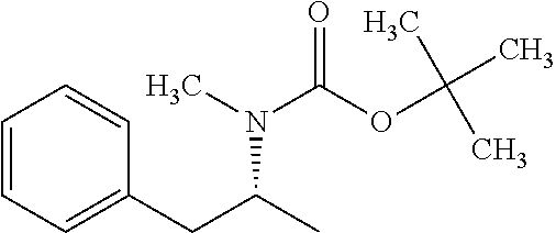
C1=CC=C(CC(C)N(C)C(OC(C)(C)C)=O)C=C1
